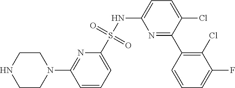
C1CN(C2=NC(S(NC3=CC=C(Cl)C(C4=C(Cl)C(F)=CC=C4)=N3)(=O)=O)=CC=C2)CCN1
